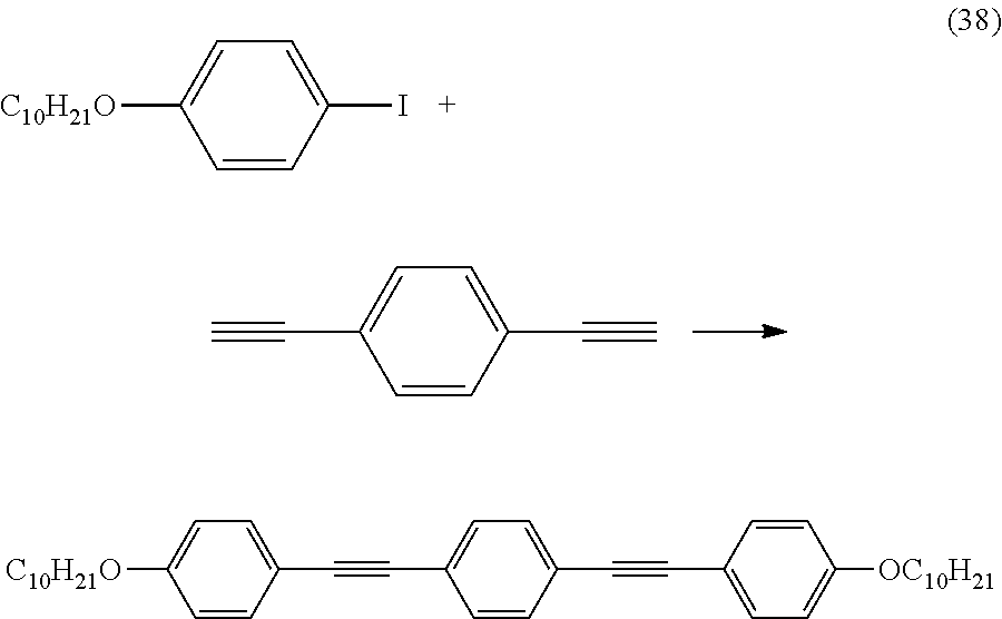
[C10H21O]C1=CC=C(I)C=C1.C(C1=CC=C(C#C)C=C1)#C.[C10H21O]C1=CC=C(C#CC2=CC=C(C#CC3=CC=C([OC10H21])C=C3)C=C2)C=C1
